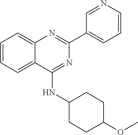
C1(C2=CC=CN=C2)=NC2=CC=CC=C2C(NC2CCC(OC)CC2)=N1
